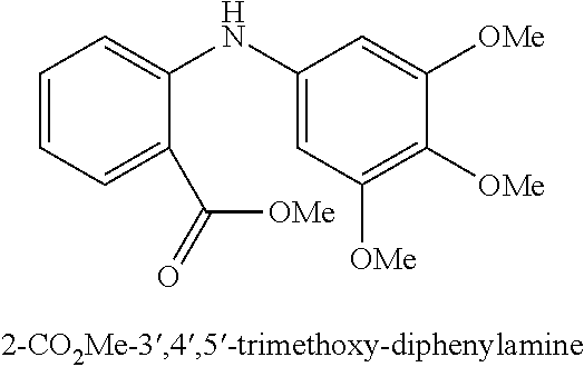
C1=CC=C(C(=O)[OMe])C(NC2=CC([OMe])=C([OMe])C([OMe])=C2)=C1
